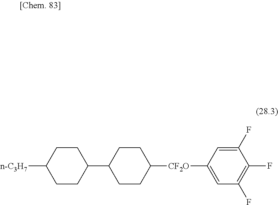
C1CC([n-C3H7])CCC1C1CCC([CF2O]C2=CC(F)=C(F)C(F)=C2)CC1
